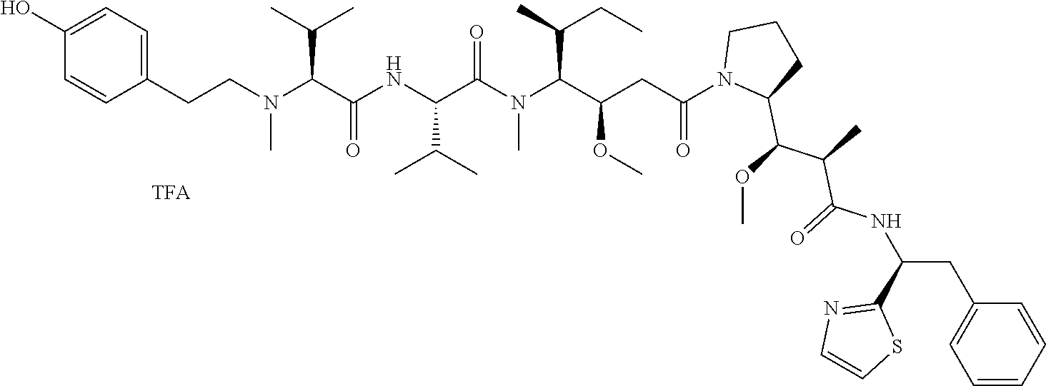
C1=CC(CCN(C(C(C)C)C(NC(C(=O)N(C(C(C)CC)C(CC(N2C(C(OC)C(C)C(=O)NC(CC3=CC=CC=C3)C3=NC=CS3)CCC2)=O)OC)C)C(C)C)=O)C)=CC=C1O
